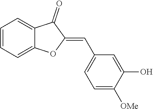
C1=CC=C2C(=C1)C(=O)C(=CC1=CC=C([OMe])C(O)=C1)O2
